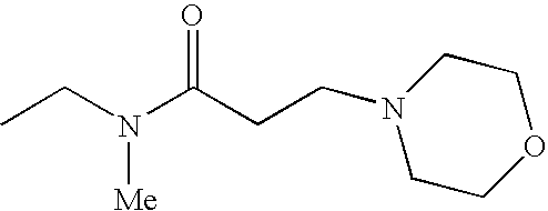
CCN(C(CCN1CCOCC1)=O)[Me]
